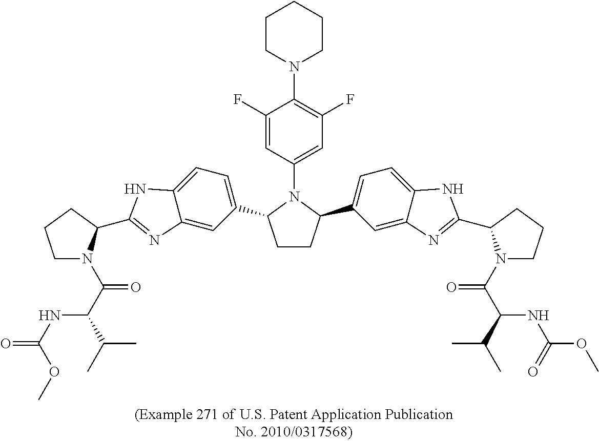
C12=CC(C3CCC(C4=CC=C5C(=C4)N=C(C4N(C(=O)C(NC(OC)=O)C(C)C)CCC4)N5)N3C3=CC(F)=C(N4CCCCC4)C(F)=C3)=CC=C1NC(C1N(C(=O)C(NC(OC)=O)C(C)C)CCC1)=N2
